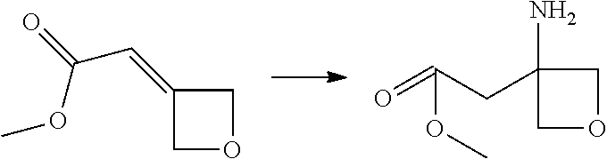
C1(=CC(=O)OC)COC1.C1(N)(CC(=O)OC)COC1
